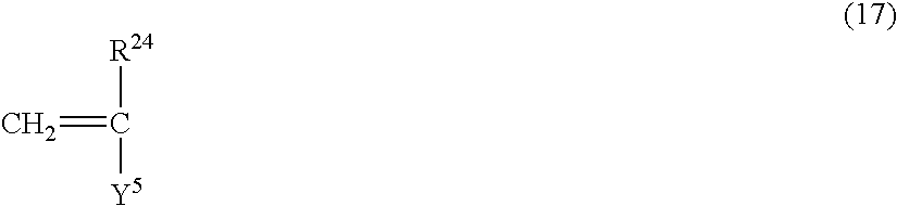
C([Y5])([R24])=C
